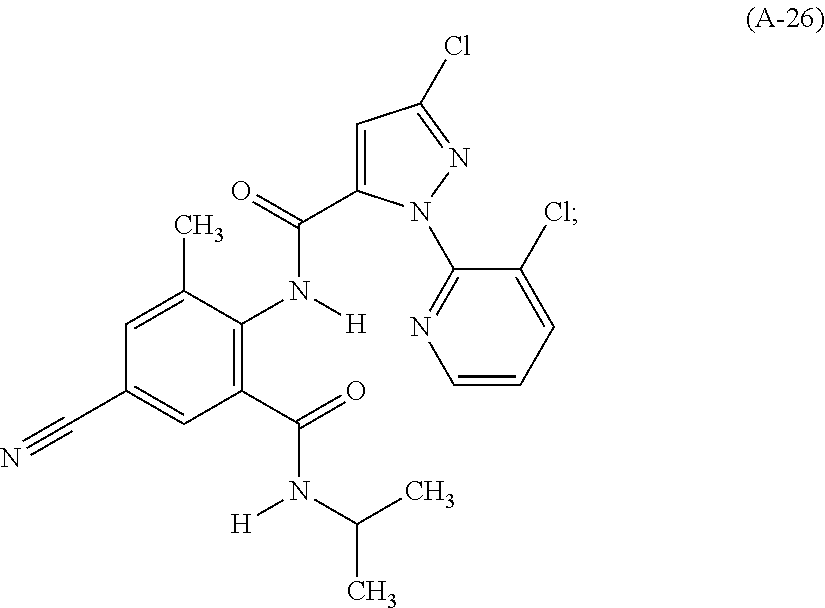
C1=C(C)C(N([H])C(=O)C2=CC(Cl)=NN2C2=NC=CC=C2Cl)=C(C(=O)N(C(C)C)[H])C=C1C#N
